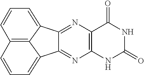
C12=C(NC(=O)NC1=O)N=C1C(=N2)C2=CC=CC3=C2C1=CC=C3
